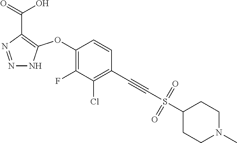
C1(OC2=C(C(=O)O)N=NN2)=C(F)C(Cl)=C(C#CS(C2CCN(C)CC2)(=O)=O)C=C1
